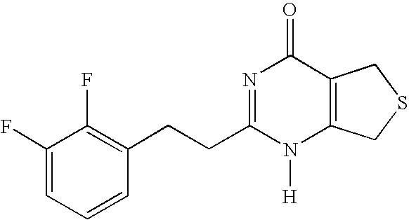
C1(F)=CC=CC(CCC2=NC(=O)C3=C(N2[H])CSC3)=C1F
